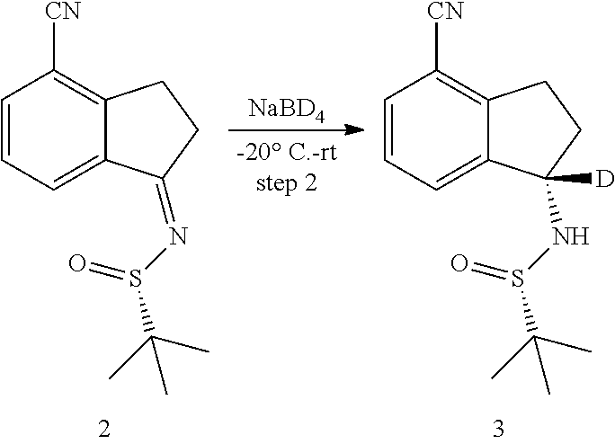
C1=CC=C2C(=C1[CN])CCC2=NS(=O)C(C)(C)C.C1=CC=C2C(=C1[CN])CCC2(NS(=O)C(C)(C)C)[D].[NaBD4]
